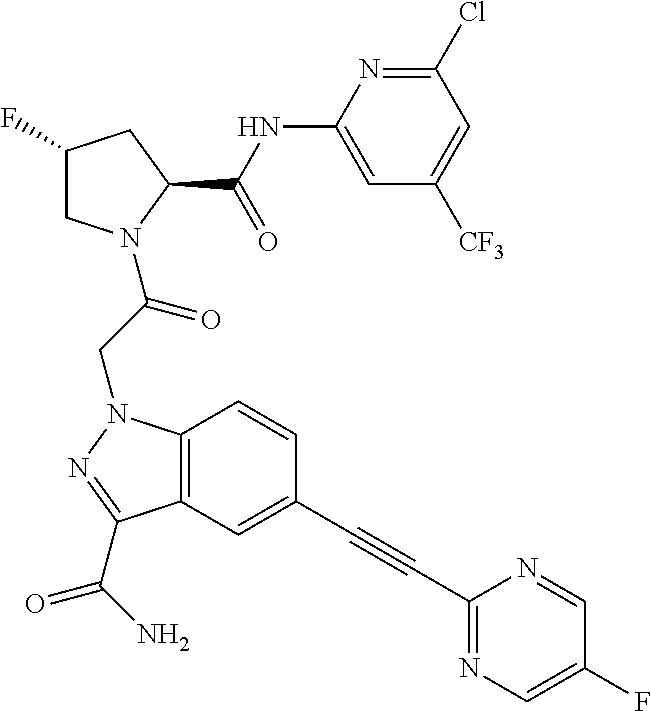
C1(NC(C2CC(F)CN2C(CN2C3=C(C(C(N)=O)=N2)C=C(C#CC2=NC=C(F)C=N2)C=C3)=O)=O)=CC([CF3])=CC(Cl)=N1
